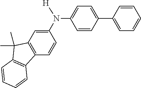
C1=CC=CC=C1C1=CC=C(N([H])C2=CC3=C(C=C2)C2=C(C3(C)C)C=CC=C2)C=C1
